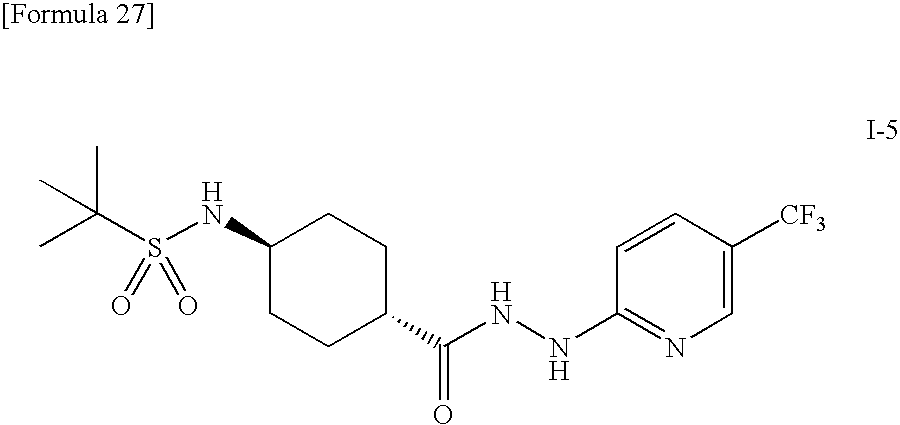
CC(S(NC1CCC(C(NNC2=NC=C([CF3])C=C2)=O)CC1)(=O)=O)(C)C
